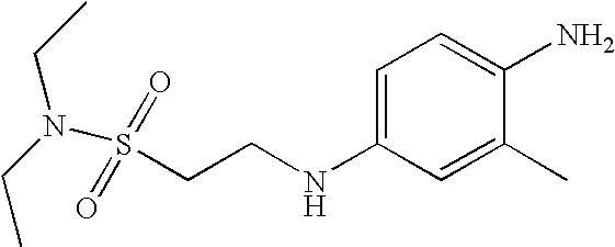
C(N(S(CCNC1=CC=C(N)C(C)=C1)(=O)=O)CC)C
